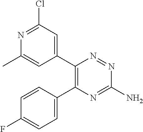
N1=C(Cl)C=C(C2=C(C3=CC=C(F)C=C3)N=C(N)N=N2)C=C1C
